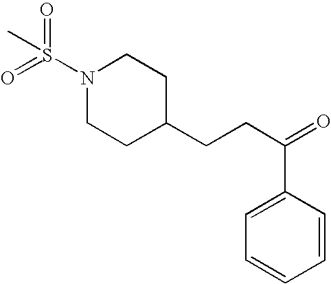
N1(S(=O)(C)=O)CCC(CCC(=O)C2=CC=CC=C2)CC1
